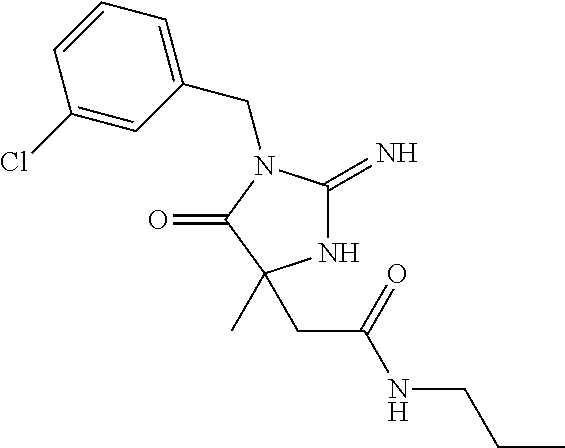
N1C(=N)N(CC2=CC=CC(Cl)=C2)C(=O)C1(C)CC(NCCC)=O
